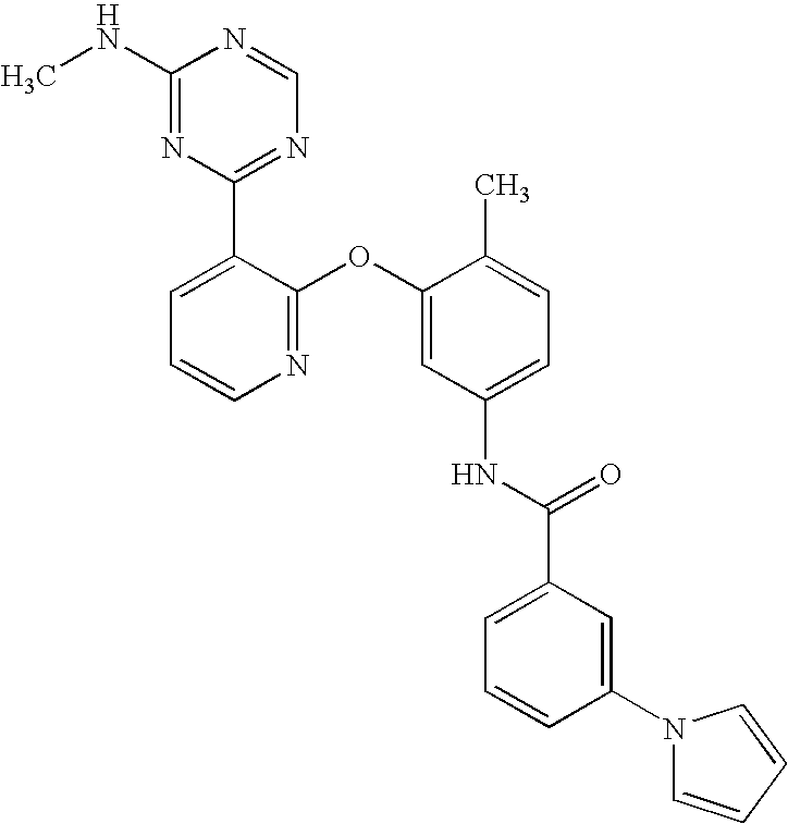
C1(NC)=NC(C2=CC=CN=C2OC2=CC(NC(=O)C3=CC=CC(N4C=CC=C4)=C3)=CC=C2C)=NC=N1
